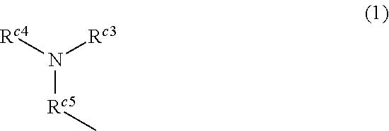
[Rc5](N([Rc4])[Rc3])C
